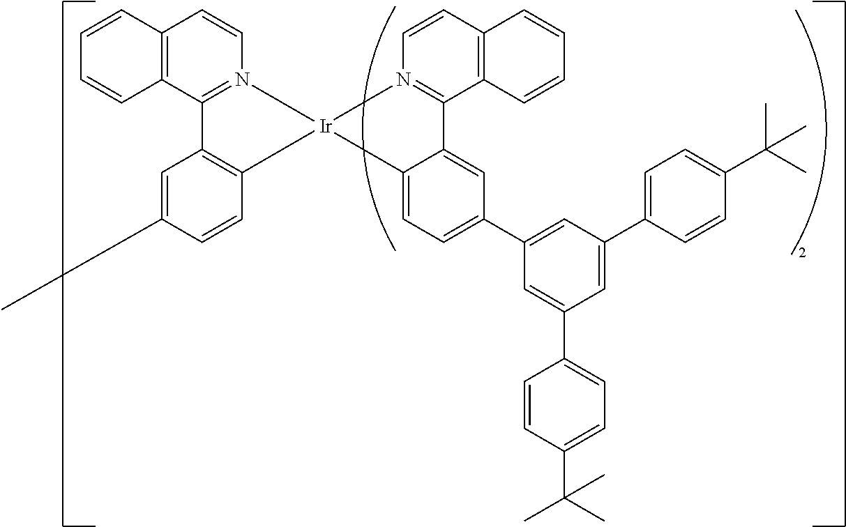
C12=C(C3=N(C=C1)[Ir]1(C4=C3C=C(C)C=C4)N3=C(C4=C(C=C3)C=CC=C4)C3=CC(C4=CC(C5=CC=C(C(C)(C)C)C=C5)=CC(C5=CC=C(C(C)(C)C)C=C5)=C4)=CC=C31)C=CC=C2
